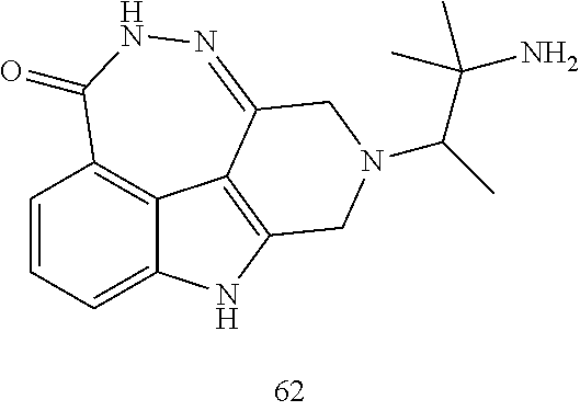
C1=CC=C2C3=C1C(=O)NN=C1C3=C(N2)CN(C(C)C(C)(N)C)C1
